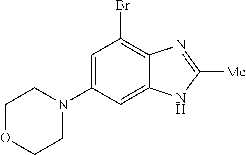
C1=C(N2CCOCC2)C=C2C(=C1Br)N=C([Me])N2
